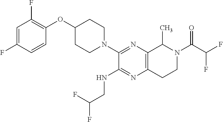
FC1=CC(F)=C(OC2CCN(C3=NC4=C(N=C3NCC(F)F)CCN(C(C(F)F)=O)C4C)CC2)C=C1
